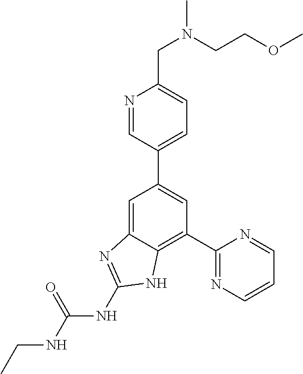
C1=C2C(=C(C3=NC=CC=N3)C=C1C1=CC=C(CN(C)CCOC)N=C1)NC(NC(NCC)=O)=N2
